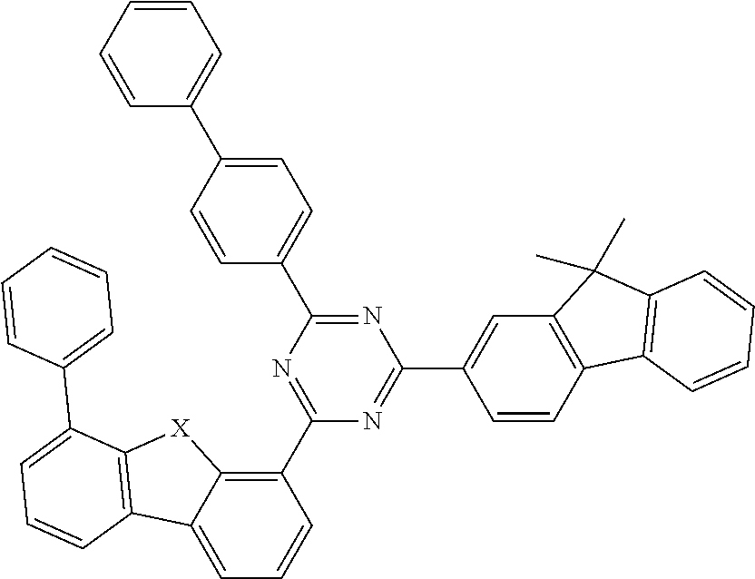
C1(C2=CC=C(C3=CC=CC=C3)C=C2)=NC(C2=CC3=C(C=C2)C2=C(C3(C)C)C=CC=C2)=NC(C2=C3C(=CC=C2)C2=C([X]3)C(C3=CC=CC=C3)=CC=C2)=N1
